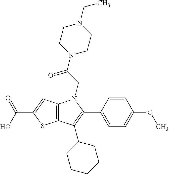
C12=C(C=C(C(O)=O)S1)N(CC(N1CCN(CC)CC1)=O)C(C1=CC=C(OC)C=C1)=C2C1CCCCC1
